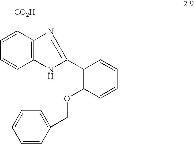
C1=CC2=C(C([CO2H])=C1)N=C(C1=C(OCC3=CC=CC=C3)C=CC=C1)N2
